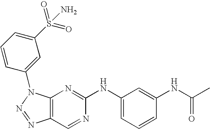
C12=C(N(C3=CC(S(=O)(=O)N)=CC=C3)N=N1)N=C(NC1=CC=CC(NC(=O)C)=C1)N=C2
